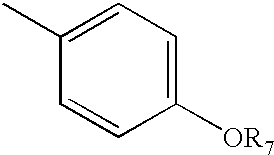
C1(C)=CC=C([OR7])C=C1
